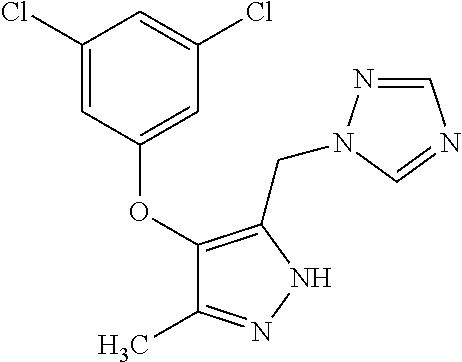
C1(OC2=CC(Cl)=CC(Cl)=C2)=C(CN2N=CN=C2)NN=C1C
